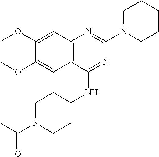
C12=C(C(NC3CCN(C(C)=O)CC3)=NC(N3CCCCC3)=N1)C=C(OC)C(OC)=C2
